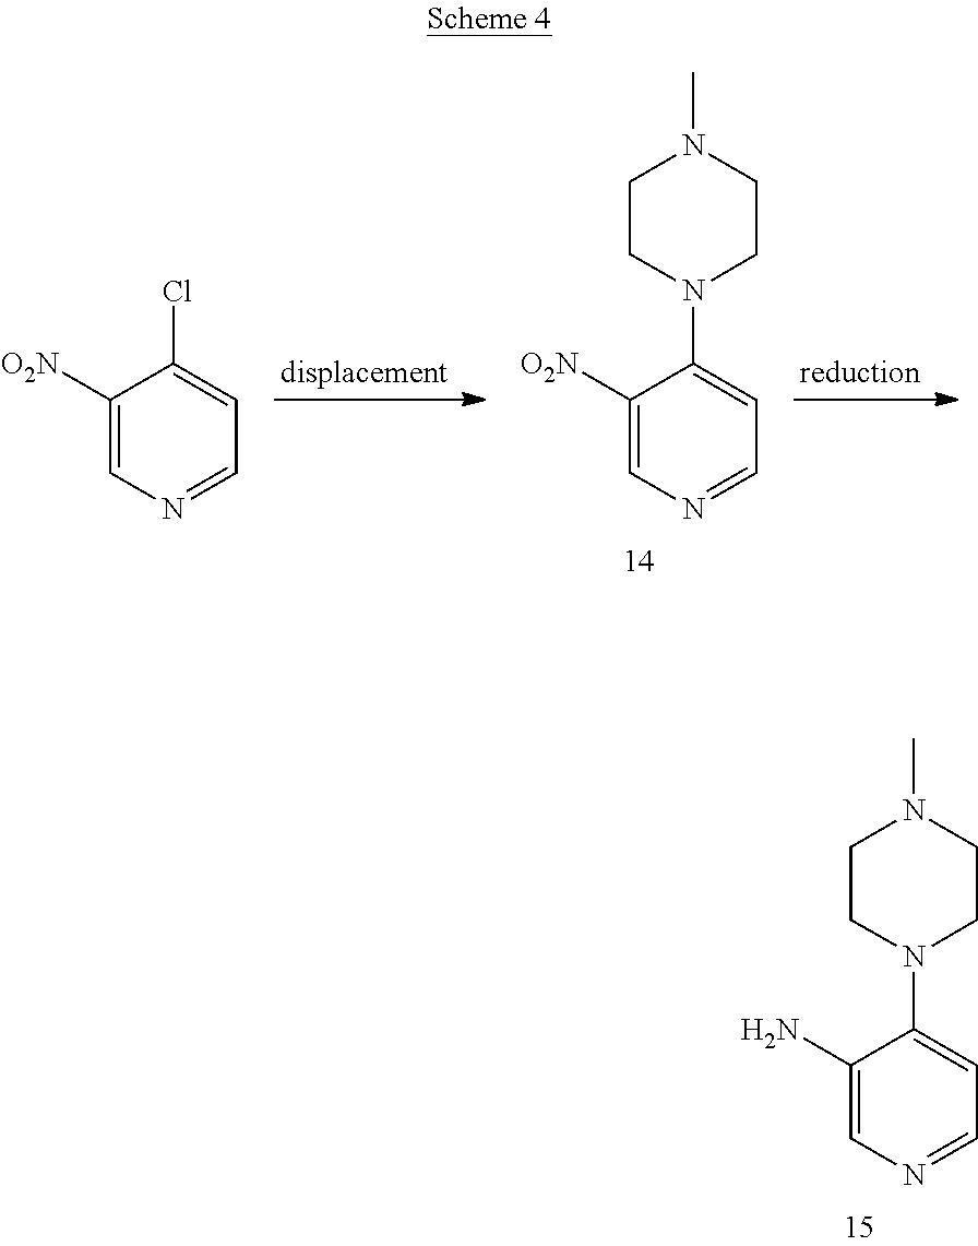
C1(N)=CN=CC=C1N1CCN(C)CC1.C1([O2N])=CN=CC=C1N1CCN(C)CC1.C1([O2N])=CN=CC=C1Cl
